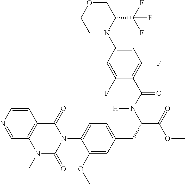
C1=NC=CC2=C1N(C)C(=O)N(C1=CC=C(CC(C(=O)OC)N(C(C3=C(F)C=C(N4C(C(F)(F)F)COCC4)C=C3F)=O)[H])C=C1OC)C2=O
